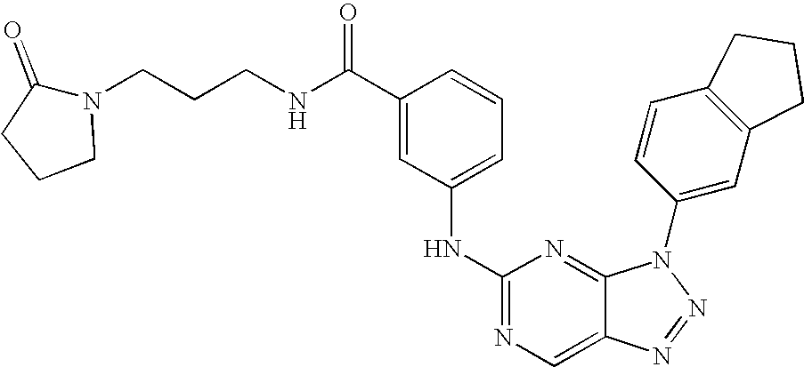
N(C1=NC=C2C(=N1)N(C1=CC3=C(C=C1)CCC3)N=N2)C1=CC=CC(C(NCCCN2C(=O)CCC2)=O)=C1
